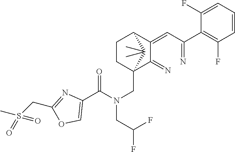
C1(=CC(=N)C2=C(F)C=CC=C2F)C(=N)C2(CN(CC(F)F)C(C3=COC(CS(C)(=O)=O)=N3)=O)CCC1C2(C)C
